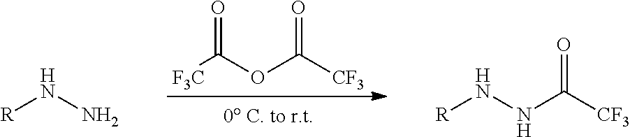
[F3C]C(OC([CF3])=O)=O.[R]NN.[R]NNC([CF3])=O
